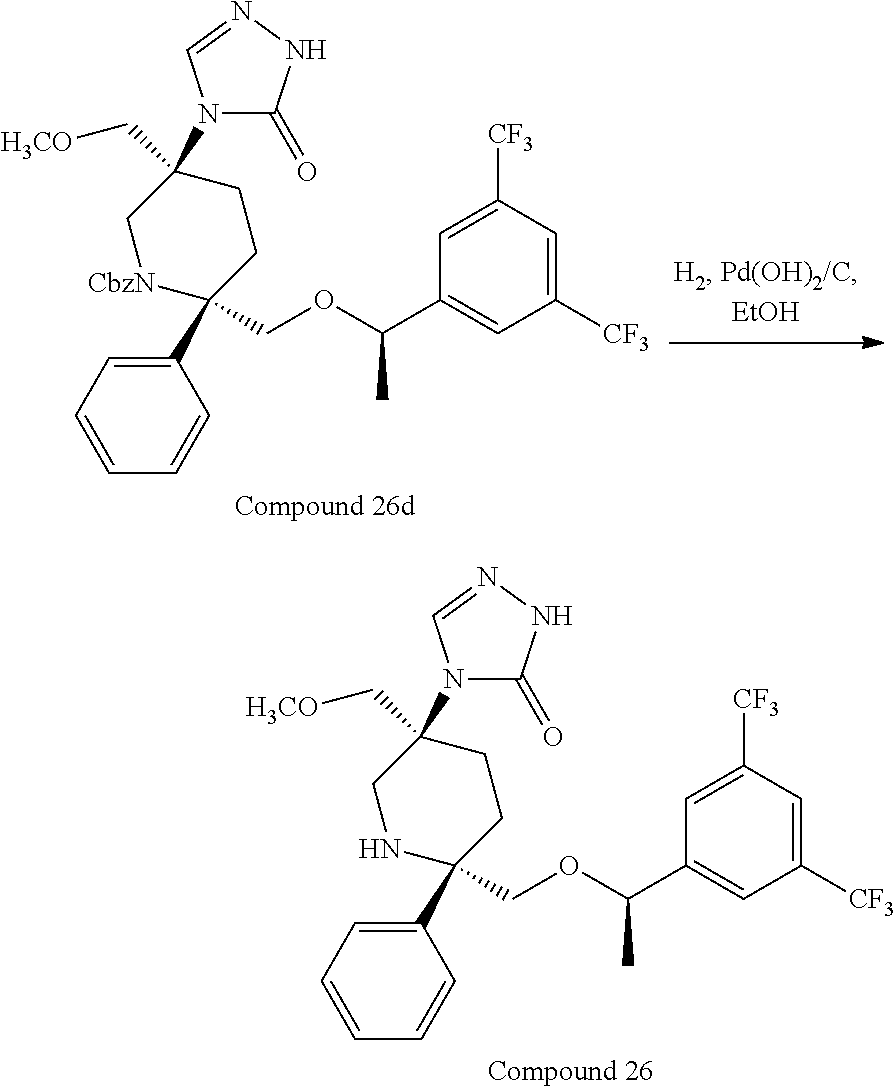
C1(C2(COC(C3=CC([CF3])=CC([CF3])=C3)C)CCC(C[H3CO])(N3C(=O)NN=C3)C[CbzN]2)=CC=CC=C1.C1(C2(COC(C3=CC([CF3])=CC([CF3])=C3)C)CCC(C[H3CO])(N3C(=O)NN=C3)CN2)=CC=CC=C1
